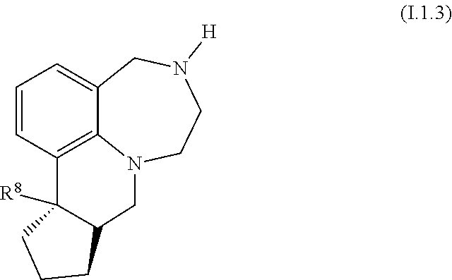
C12=C3C(=CC=C1)CN([H])CCN3CC1C2([R8])CCC1
